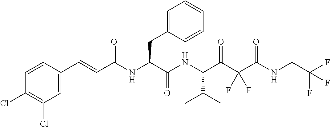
C1=CC(Cl)=C(Cl)C=C1C=CC(NC(C(NC(C(C(C(NCC(F)(F)F)=O)(F)F)=O)C(C)C)=O)CC1=CC=CC=C1)=O
